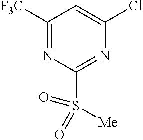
C1([F3C])=NC(S([Me])(=O)=O)=NC(Cl)=C1
